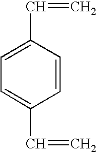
C1=C(C=C)C=CC(C=C)=C1
